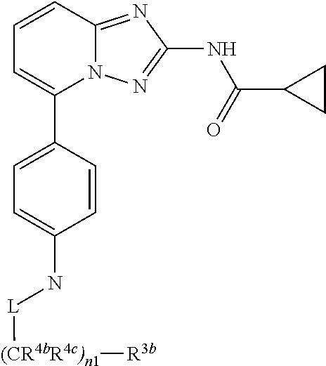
C1=CC2=NC(NC(C3CC3)=O)=NN2C(C2=CC=C(N[L][(CR4bR4c)n1][R3b])C=C2)=C1
